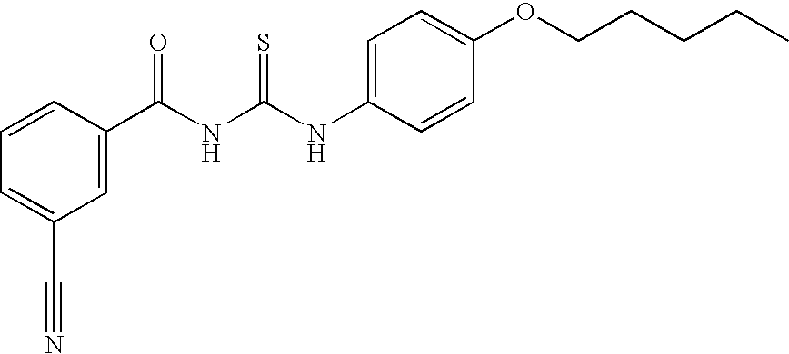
C1(C(NC(NC2=CC=C(OCCCCC)C=C2)=S)=O)=CC(C#N)=CC=C1
